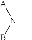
[A]N(B)C
